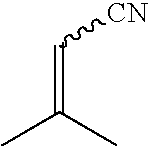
C(=C(C)C)[CN]
